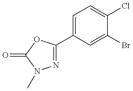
N1=C(C2=CC=C(Cl)C(Br)=C2)OC(=O)N1C
